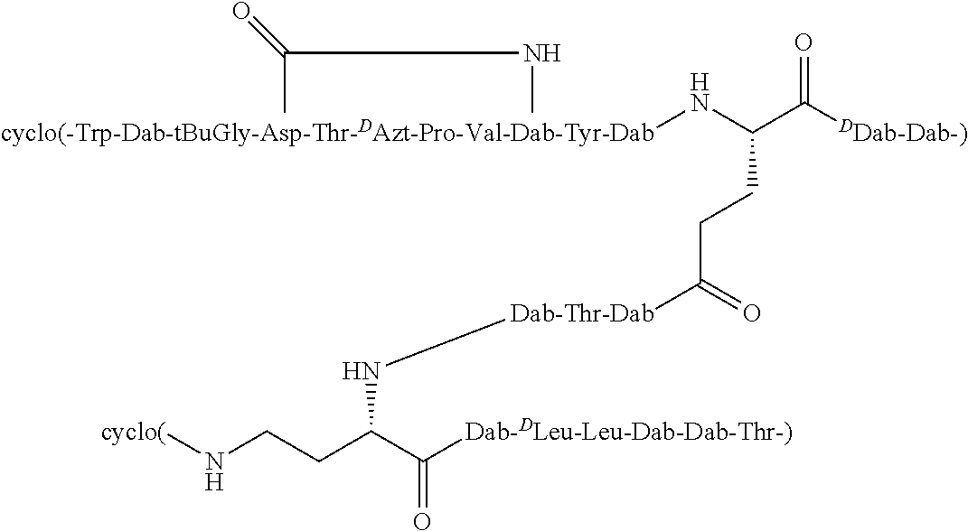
C(C)(NC)=O.[cyclo(-Trp-Dab-tBuGly-Asp-Thr-DAzt-Pro-Val-Dab-Tyr-Dab]NC(C([DDab-Dab-)])=O)CCC(=O)[Dab-Thr-Dab]NC(CCN[cyclo(])C([Dab-DLeu-Leu-Dab-Dab-Thr-)])=O
